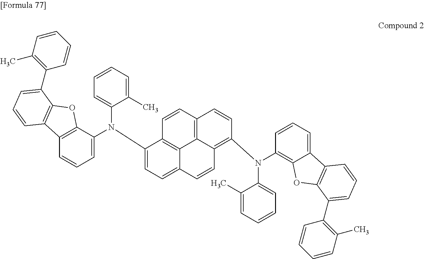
C1=CC=C(C)C(N(C2=CC=C3C4=C2C=CC2=C4C(=C(N(C4=C5C(=CC=C4)C4=C(O5)C(C5=C(C)C=CC=C5)=CC=C4)C4=CC=CC=C4C)C=C2)C=C3)C2=CC=CC3=C2OC2=C3C=CC=C2C2=C(C)C=CC=C2)=C1
